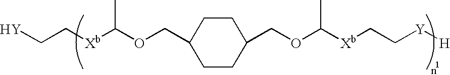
[Y]CC[Xb]C(OCC1CCC(COC([Xb]CC[Y][H])C)CC1)C
